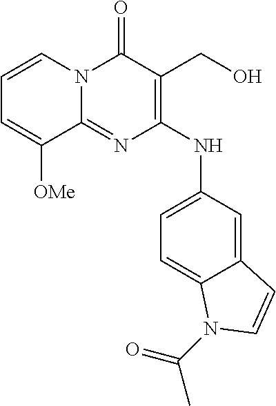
C1=CC=C([OMe])C2=NC(NC3=CC=C4C(=C3)C=CN4C(C)=O)=C(CO)C(=O)N12
